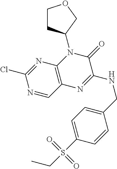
C1(Cl)=NC2=C(C=N1)N=C(NCC1=CC=C(S(CC)(=O)=O)C=C1)C(=O)N2C1CCOC1
